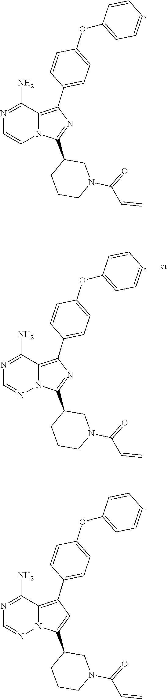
C1(C2=CC=C(OC3=CC=CC=C3)C=C2)=C2N(C=CN=C2N)C(C2CCCN(C(C=C)=O)C2)=N1.C1(C2=CC=C(OC3=CC=CC=C3)C=C2)=C2N(N=CN=C2N)C(C2CCCN(C(C=C)=O)C2)=C1.C1(C2=CC=C(OC3=CC=CC=C3)C=C2)=C2N(N=CN=C2N)C(C2CCCN(C(C=C)=O)C2)=N1
